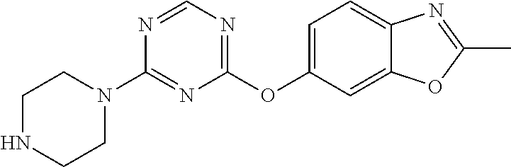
C1NCCN(C2=NC(OC3=CC=C4C(=C3)OC(C)=N4)=NC=N2)C1
